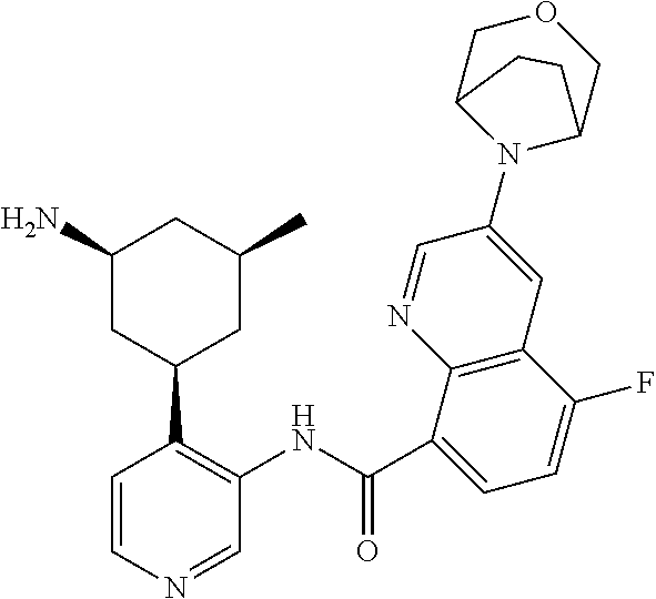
C1=CN=CC(NC(=O)C2=CC=C(F)C3=C2N=CC(N2C4COCC2CC4)=C3)=C1C1CC(C)CC(N)C1
